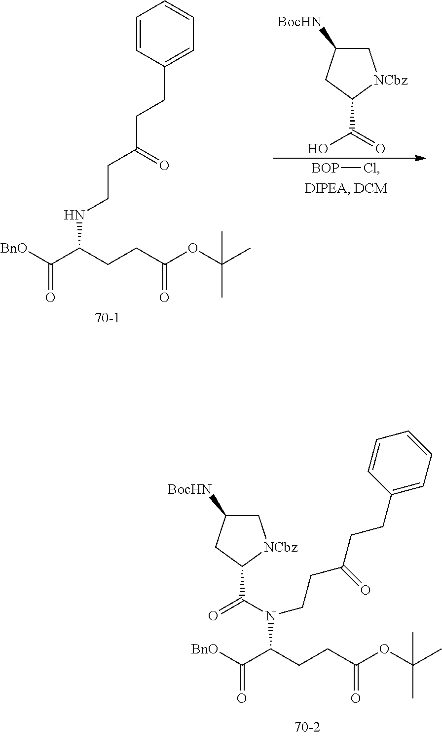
[BnO]C(C(CCC(OC(C)(C)C)=O)NCCC(CCC1=CC=CC=C1)=O)=O.C1C([BocHN])CC(C(=O)O)[NCbz]1.[BOP]Cl.[BnO]C(C(CCC(OC(C)(C)C)=O)N(CCC(CCC1=CC=CC=C1)=O)C(C1CC([BocHN])C[NCbz]1)=O)=O
